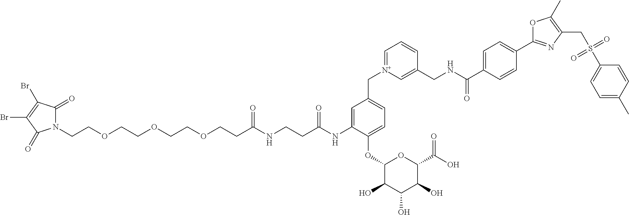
N1(CCOCCOCCOCCC(NCCC(NC2=CC(C[N+]3=CC=CC(CNC(C4=CC=C(C5=NC(CS(C6=CC=C(C)C=C6)(=O)=O)=C(C)O5)C=C4)=O)=C3)=CC=C2OC2C(O)C(O)C(O)C(C(O)=O)O2)=O)=O)C(=O)C(Br)=C(Br)C1=O
